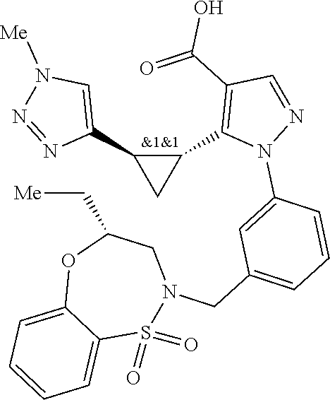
C1(C2=C(C(=O)O)C=NN2C2=CC(CN3CC(C[Me])OC4=CC=CC=C4S3(=O)=O)=CC=C2)C(C2=CN([Me])N=N2)C1
